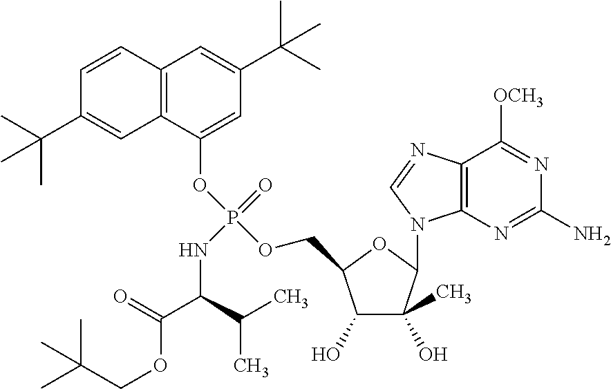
C1(O)C(C)(O)C(N2C3=C(N=C2)C([OCH3])=NC(N)=N3)OC1COP(OC1=CC(C(C)(C)C)=CC2=C1C=C(C(C)(C)C)C=C2)(=O)NC(C(OCC(C)(C)C)=O)C(C)C
